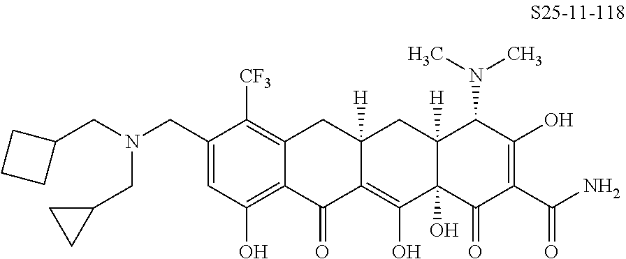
C1(CN(CC2CCC2)CC2CC2)=CC(O)=C2C(=C1[CF3])CC1([H])C(=C(O)C3(O)C([H])(C1)C(N(C)C)C(O)=C(C(N)=O)C3=O)C2=O
